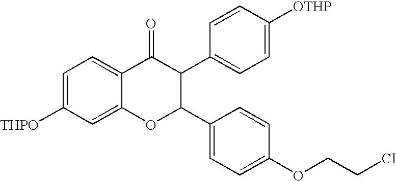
C1=C([THPO])C=C2C(=C1)C(=O)C(C1=CC=C([OTHP])C=C1)C(C1=CC=C(OCCCl)C=C1)O2
